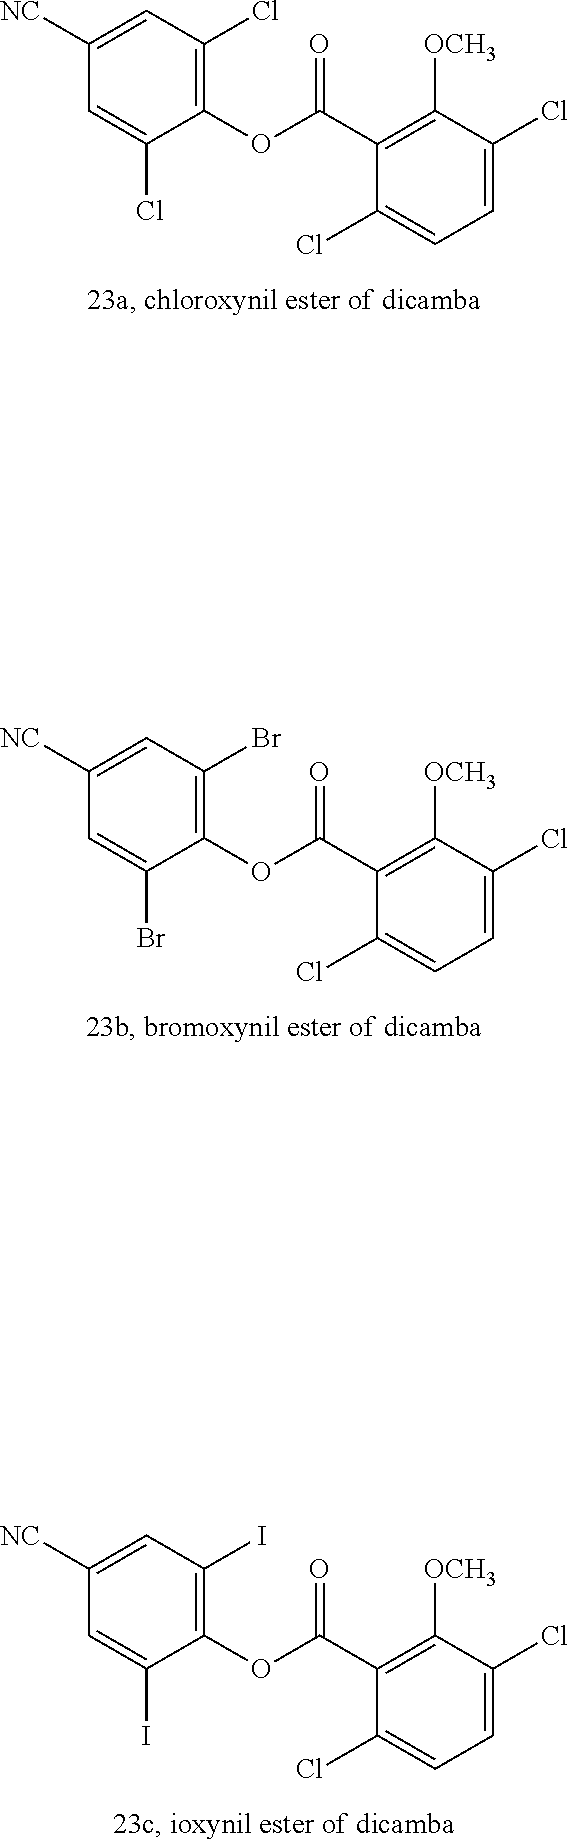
C1([NC])=CC(Cl)=C(OC(C2=C([OCH3])C(Cl)=CC=C2Cl)=O)C(Cl)=C1.C1([NC])=CC(Br)=C(OC(C2=C([OCH3])C(Cl)=CC=C2Cl)=O)C(Br)=C1.C1([NC])=CC(I)=C(OC(C2=C([OCH3])C(Cl)=CC=C2Cl)=O)C(I)=C1
